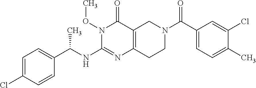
C1=C(Cl)C=CC(C(NC2=NC3=C(C(=O)N2OC)CN(C(C2=CC=C(C)C(Cl)=C2)=O)CC3)C)=C1
